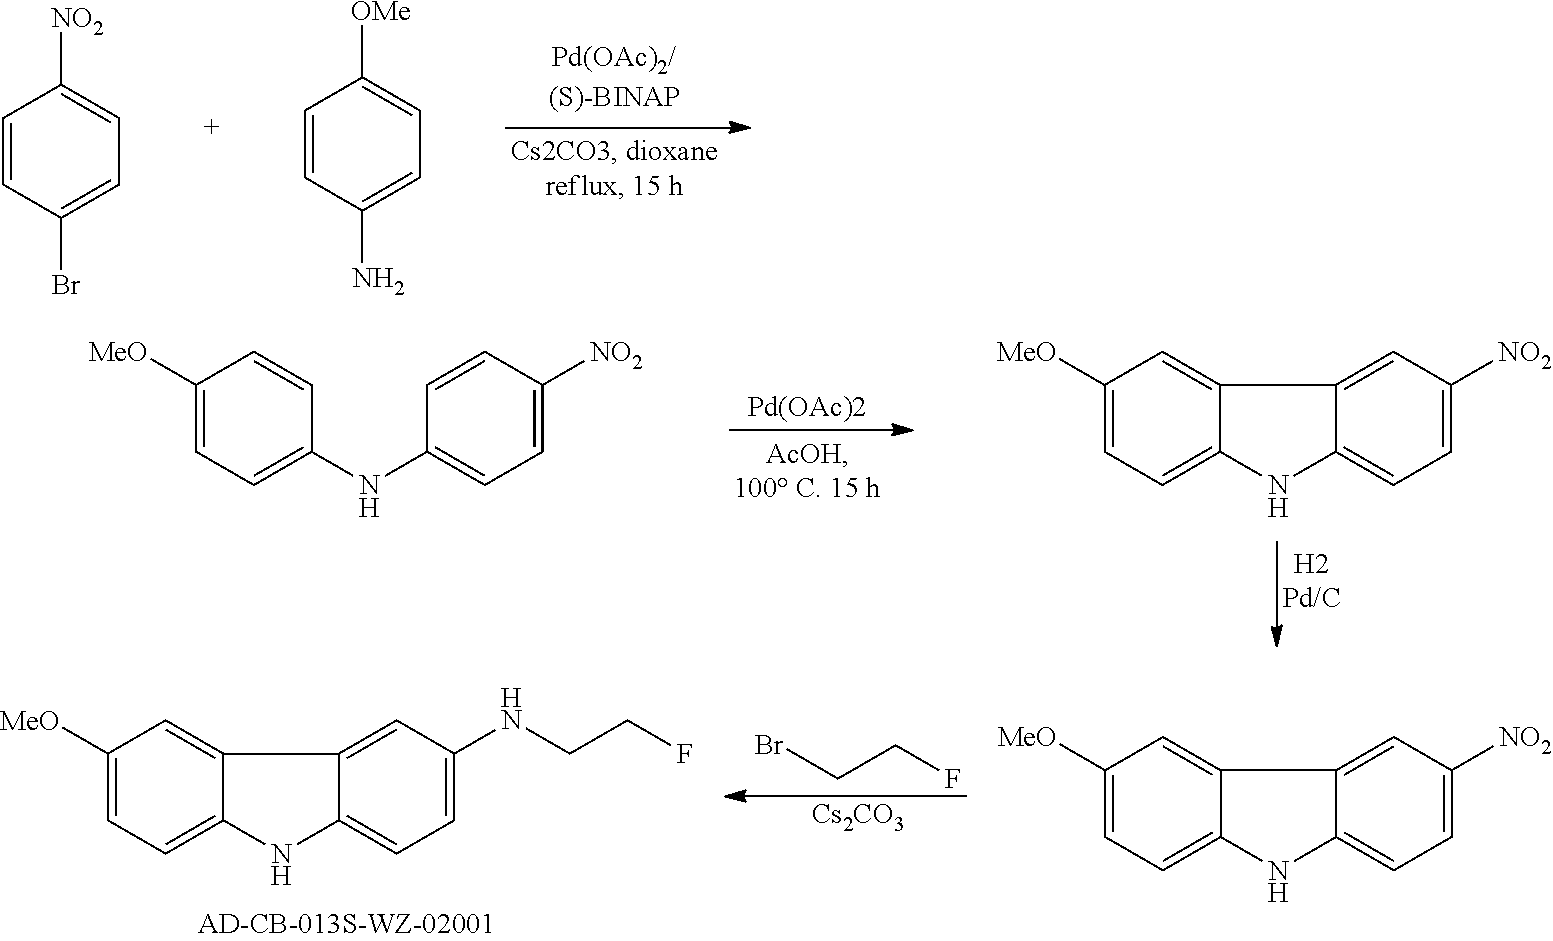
BrCCF.[Cs2CO3].C1([MeO])=CC=C2C(=C1)C1=CC(NCCF)=CC=C1N2.C1([MeO])=CC=C2C(=C1)C1=CC([NO2])=CC=C1N2.C1=CC(Br)=CC=C1[NO2].C1=CC(N)=CC=C1[OMe].[Pd(OAc)2].C1([MeO])=CC=C(NC2=CC=C([NO2])C=C2)C=C1.C1([MeO])=CC=C2C(=C1)C1=CC([NO2])=CC=C1N2
